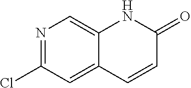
N1=C(Cl)C=C2C(=C1)NC(=O)C=C2
